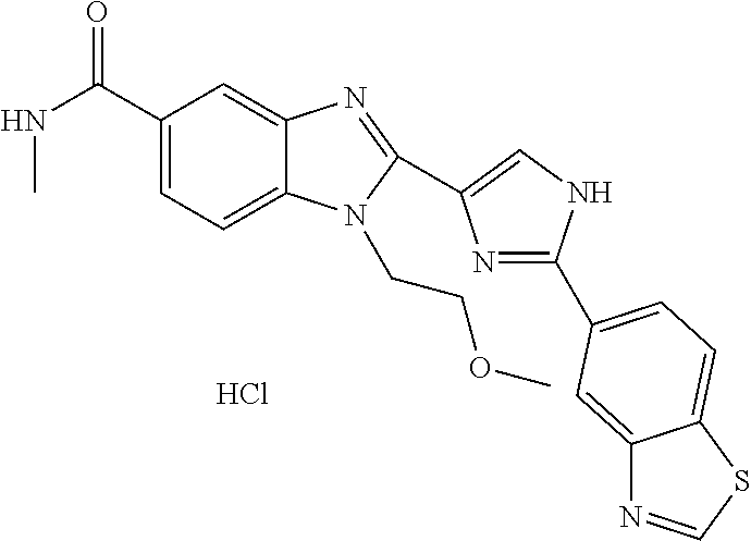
C1(C(NC)=O)=CC=C2C(=C1)N=C(C1=CNC(C3=CC=C4C(=C3)N=CS4)=N1)N2CCOC.Cl
